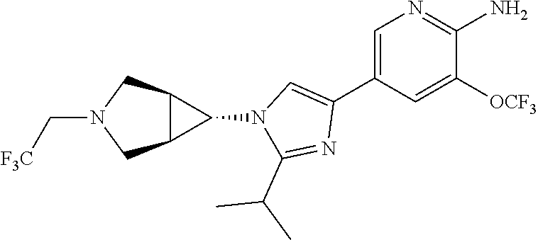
C1=C(C2=CN(C3C4C3CN(C[F3C])C4)C(C(C)C)=N2)C=C([OCF3])C(N)=N1
